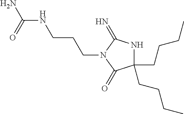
C1(CCCC)(CCCC)NC(=N)N(CCCNC(N)=O)C1=O
